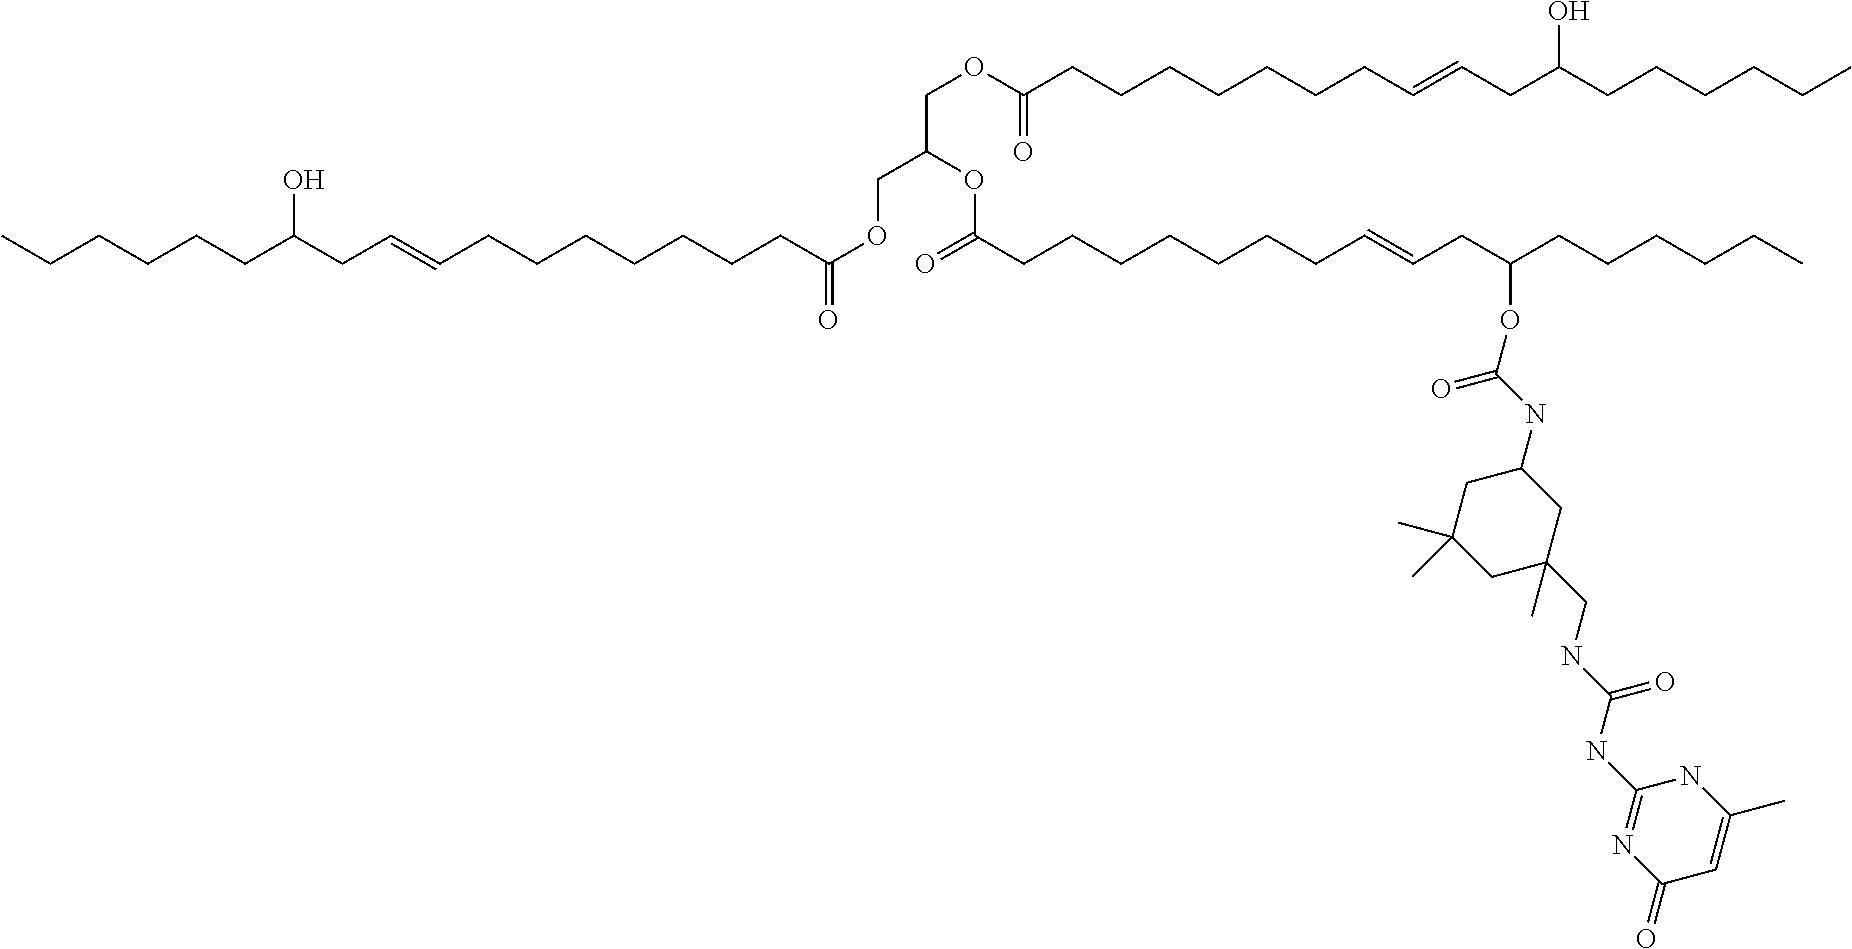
CCCCCCC(CC=CCCCCCCCC(OCC(COC(=O)CCCCCCCC=CCC(CCCCCC)O)OC(CCCCCCCC=CCC(CCCCCC)OC(NC1CC(CNC(NC2=NC(=O)C=C(C)N2)=O)(C)CC(C)(C)C1)=O)=O)=O)O
